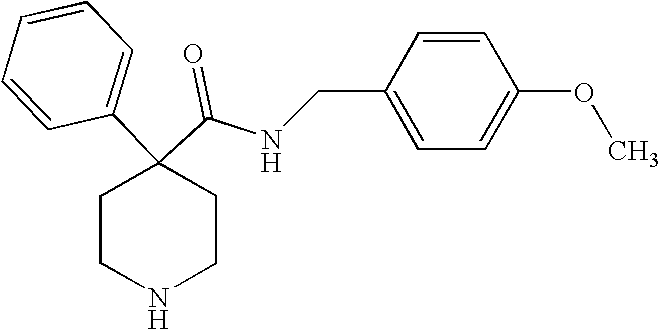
N(C(C1(C2=CC=CC=C2)CCNCC1)=O)CC1=CC=C(OC)C=C1
